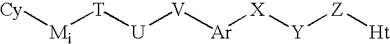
[Cy][Mi][T][U][V][Ar][X][Y][Z][Ht]
